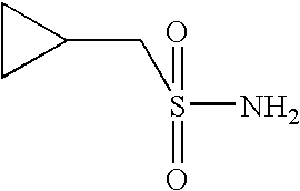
C1(CS(=O)(=O)N)CC1
